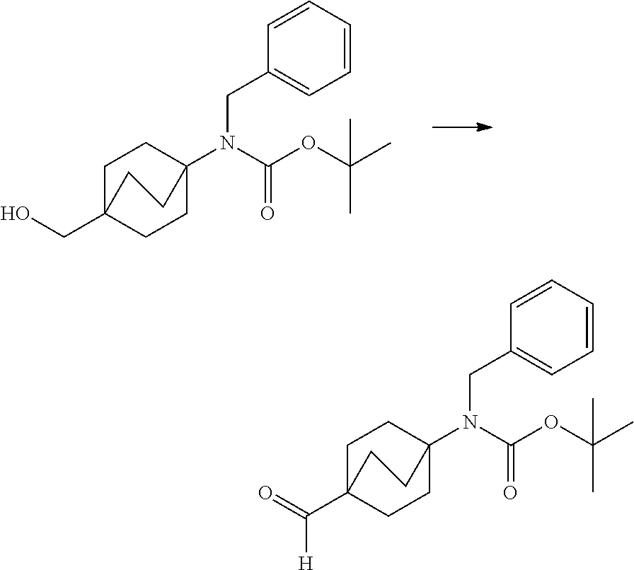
C1C2(CO)CCC(N(C(OC(C)(C)C)=O)CC3=CC=CC=C3)(C1)CC2.C1C2(C(=O)[H])CCC(N(C(OC(C)(C)C)=O)CC3=CC=CC=C3)(C1)CC2
